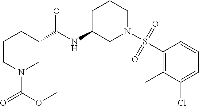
C1CN(C(=O)OC)CC(C(NC2CN(S(=O)(=O)C3=C(C)C(Cl)=CC=C3)CCC2)=O)C1
